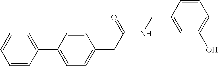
C1=CC(C2=CC=C(CC(NCC3=CC(O)=CC=C3)=O)C=C2)=CC=C1
